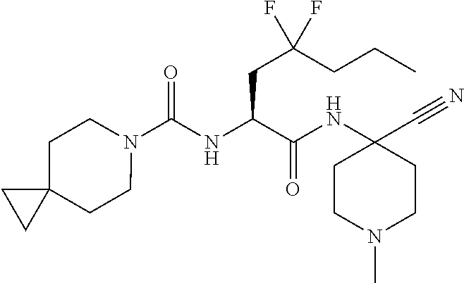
N1(C(NC(C(NC2(C#N)CCN(C)CC2)=O)CC(CCC)(F)F)=O)CCC2(CC1)CC2
